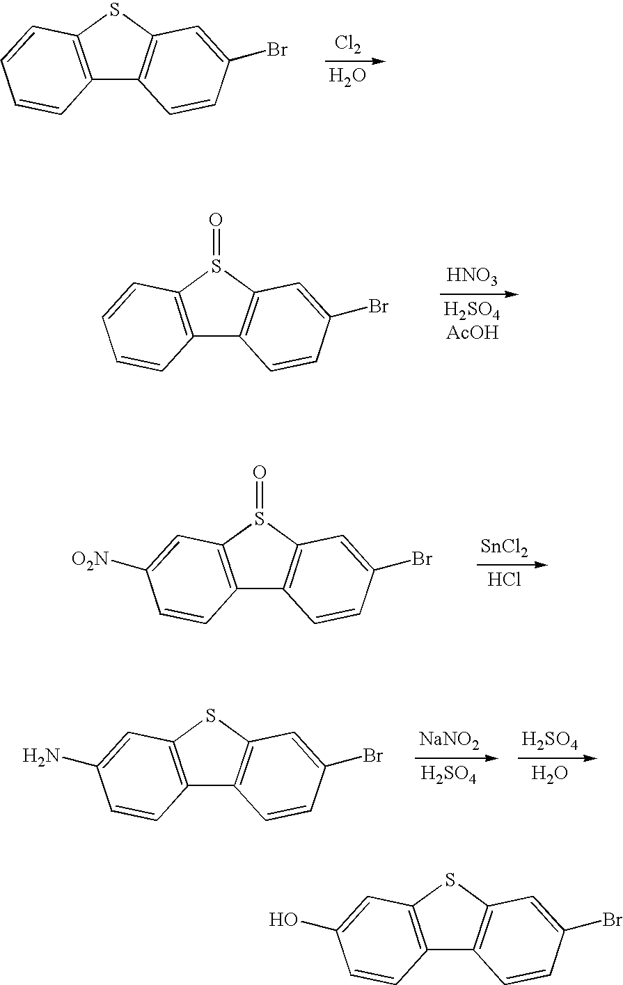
[Cl2].O.C12=C(SC3=C1C=CC(Br)=C3)C=CC=C2.[HNO3].C12=C(S(=O)C3=C1C=CC(Br)=C3)C=CC=C2.[SnCl2].Cl.C12=C(S(=O)C3=C1C=CC(Br)=C3)C=C([O2N])C=C2.[NaNO2].[H2SO4].[H2SO4].[H2O].C12=C(SC3=C1C=CC(Br)=C3)C=C(N)C=C2.C12=C(SC3=C1C=CC(Br)=C3)C=C(O)C=C2
